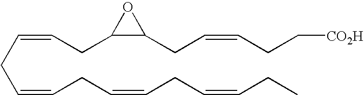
C(CC=CCC=CCC=CCC)=CCC1C(CC=CCC[CO2H])O1
